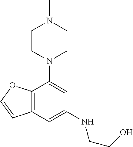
C1N(C2=CC(NCCO)=CC3=C2OC=C3)CCN(C)C1
